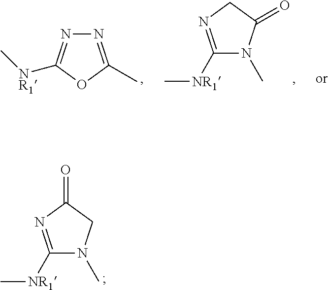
C1([NR1]C)=NC(=O)CN1C.C1([NR1]C)=NCC(=O)N1C.N1=C(C)OC([NR1]C)=N1
